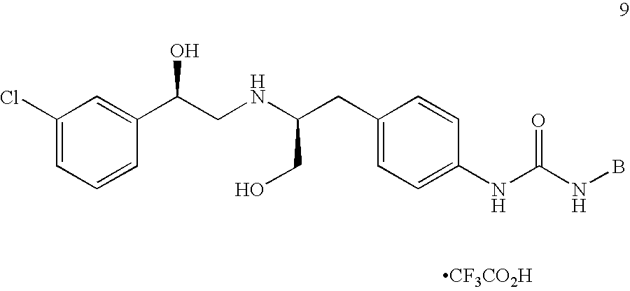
C1(Cl)=CC=CC(C(CNC(CC2=CC=C(NC(NB)=O)C=C2)CO)O)=C1.[CF3CO2H]
